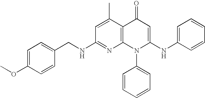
C1(NCC2=CC=C(OC)C=C2)=NC2=C(C(C)=C1)C(=O)C=C(NC1=CC=CC=C1)N2C1=CC=CC=C1
